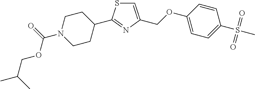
C1=C(COC2=CC=C(S(C)(=O)=O)C=C2)N=C(C2CCN(C(=O)OCC(C)C)CC2)S1
